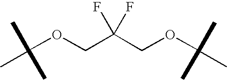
C(OCC(COC(C)(C)C)(F)F)(C)(C)C
